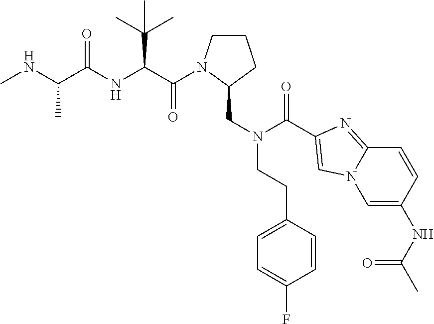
C1CN(C(=O)C(C(C)(C)C)NC(=O)C(C)NC)C(CN(C(=O)C2=CN3C(=N2)C=CC(NC(C)=O)=C3)CCC2=CC=C(F)C=C2)C1
